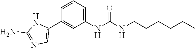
C1(NC(NCCCCCC)=O)=CC=CC(C2=CN=C(N)N2)=C1
